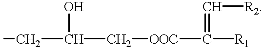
OC(C[OOC]C([R1])=C[R2])CC
